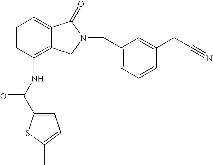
C1=C2C(=C(NC(C3=CC=C(C)S3)=O)C=C1)CN(CC1=CC=CC(CC#N)=C1)C2=O
